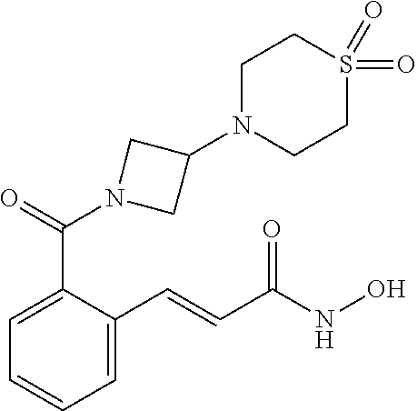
N1(C(C2=CC=CC=C2C=CC(NO)=O)=O)CC(N2CCS(=O)(=O)CC2)C1
